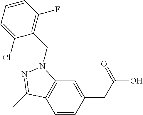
C1=CC(CC(=O)O)=CC2=C1C(C)=NN2CC1=C(F)C=CC=C1Cl
